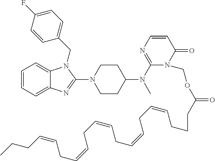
C1=CC=C2C(=C1)N(CC1=CC=C(F)C=C1)C(N1CCC(N(C3=NC=CC(=O)N3COC(CCCC=CCC=CCC=CCC=CCC=CCCC)=O)C)CC1)=N2
